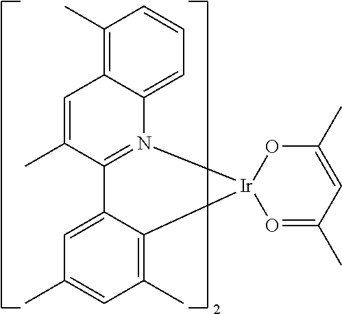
C12=CC=CC(C)=C1C=C(C)C1=N2[Ir]2(O=C(C)C=C(C)O2)C2=C(C)C=C(C)C=C12
